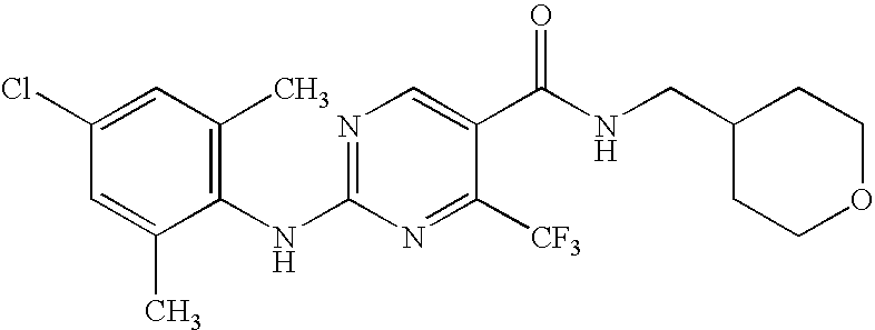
C1(NC2=NC=C(C(NCC3CCOCC3)=O)C([CF3])=N2)=C(C)C=C(Cl)C=C1C
